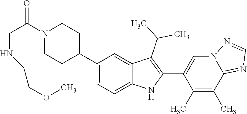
C1(C2CCN(C(CNCCOC)=O)CC2)=CC=C2C(=C1)C(C(C)C)=C(C1=CN3C(=NC=N3)C(C)=C1C)N2
